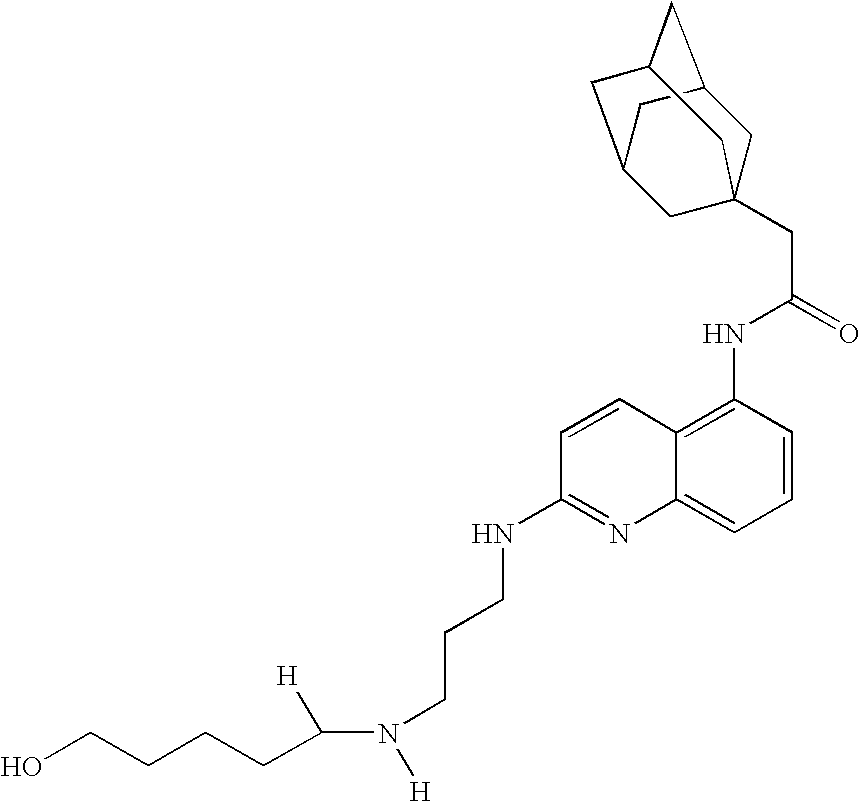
C([H])(N([H])CCCNC1=NC2=CC=CC(NC(CC34CC5CC(CC(C3)C5)C4)=O)=C2C=C1)CCCCO
